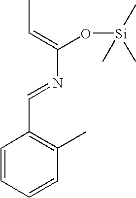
C(=C(O[Si](C)(C)C)N=CC1=C(C)C=CC=C1)C
